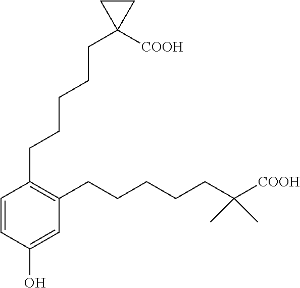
C1(CCCCCC2([COOH])CC2)=C(CCCCCC([COOH])(C)C)C=C(O)C=C1
